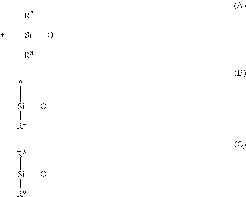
C[Si](OC)([R2])[R3].C[Si](OC)(C)[R4].C[Si](OC)([R5])[R6]
